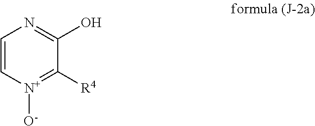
C1=C[N+]([O-])=C([R4])C(O)=N1
